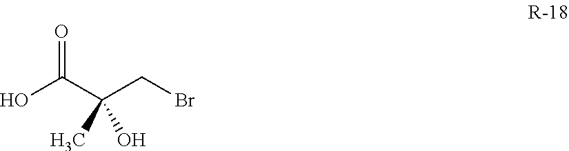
C(=O)(C(CBr)(C)O)O
